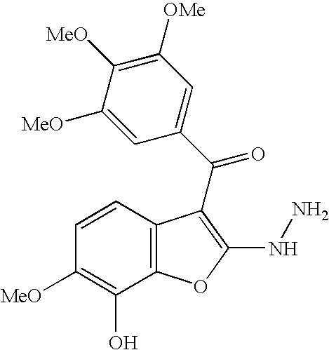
C1=C([MeO])C([MeO])=C([OMe])C=C1C(=O)C1=C(NN)OC2=C1C=CC([MeO])=C2O
